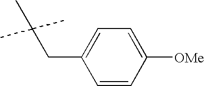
C1=CC([OMe])=CC=C1CC(C)(C)C
